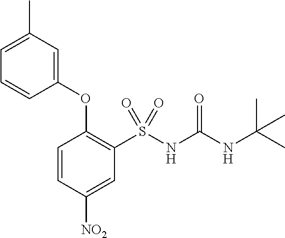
C1(C)=CC=CC(OC2=C(S(NC(NC(C)(C)C)=O)(=O)=O)C=C([NO2])C=C2)=C1
